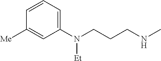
C1=CC=C(N(CCCNC)[Et])C=C1[Me]
